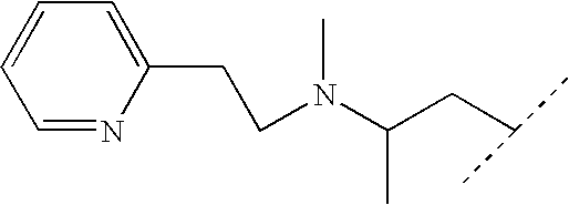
C1=NC(CCN(C(CC(C)C)C)C)=CC=C1
